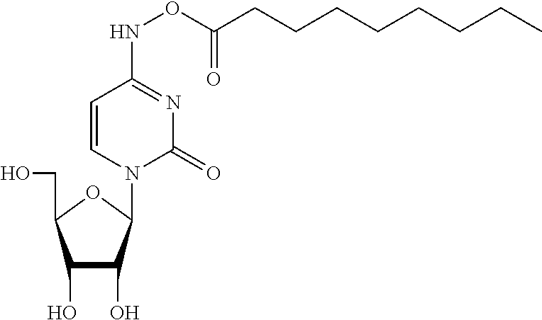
C1=CN(C2C(O)C(O)C(CO)O2)C(=O)N=C1NOC(CCCCCCCC)=O
